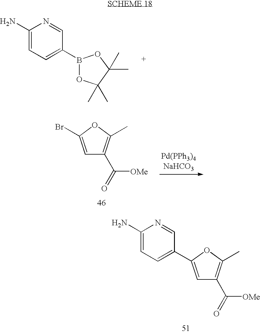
C1(N)=CC=C(C2=CC(C([OMe])=O)=C(C)O2)C=N1.C1(N)=CC=C(B2OC(C)(C)C(C)(C)O2)C=N1.C1=C(Br)OC(C)=C1C([OMe])=O
